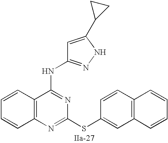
C12=C(N=C(SC3=CC4=C(C=C3)C=CC=C4)N=C1NC1=NNC(C3CC3)=C1)C=CC=C2
